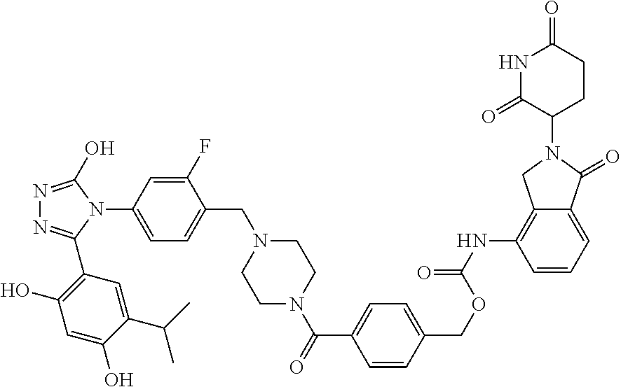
N1=C(O)N(C2=CC=C(CN3CCN(C(=O)C4=CC=C(COC(NC5=C6C(=CC=C5)C(=O)N(C5CCC(=O)NC5=O)C6)=O)C=C4)CC3)C(F)=C2)C(C2=C(O)C=C(O)C(C(C)C)=C2)=N1
